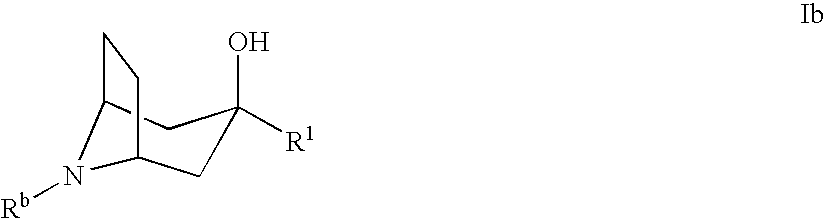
C1C2CCC(CC1(O)[R1])N2[Rb]
